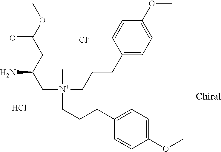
[Cl-].NC(CC(OC)=O)C[N+](C)(CCCC1=CC=C(OC)C=C1)CCCC1=CC=C(OC)C=C1.Cl
